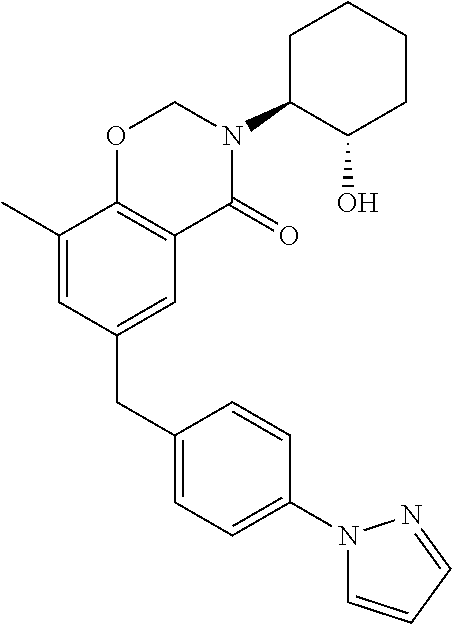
C1(CC2=CC3=C(C(C)=C2)OCN(C2C(O)CCCC2)C3=O)=CC=C(N2C=CC=N2)C=C1
